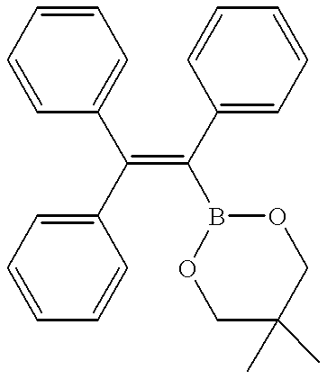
C1=CC=CC(C(C2=CC=CC=C2)=C(B2OCC(C)(C)CO2)C2=CC=CC=C2)=C1
